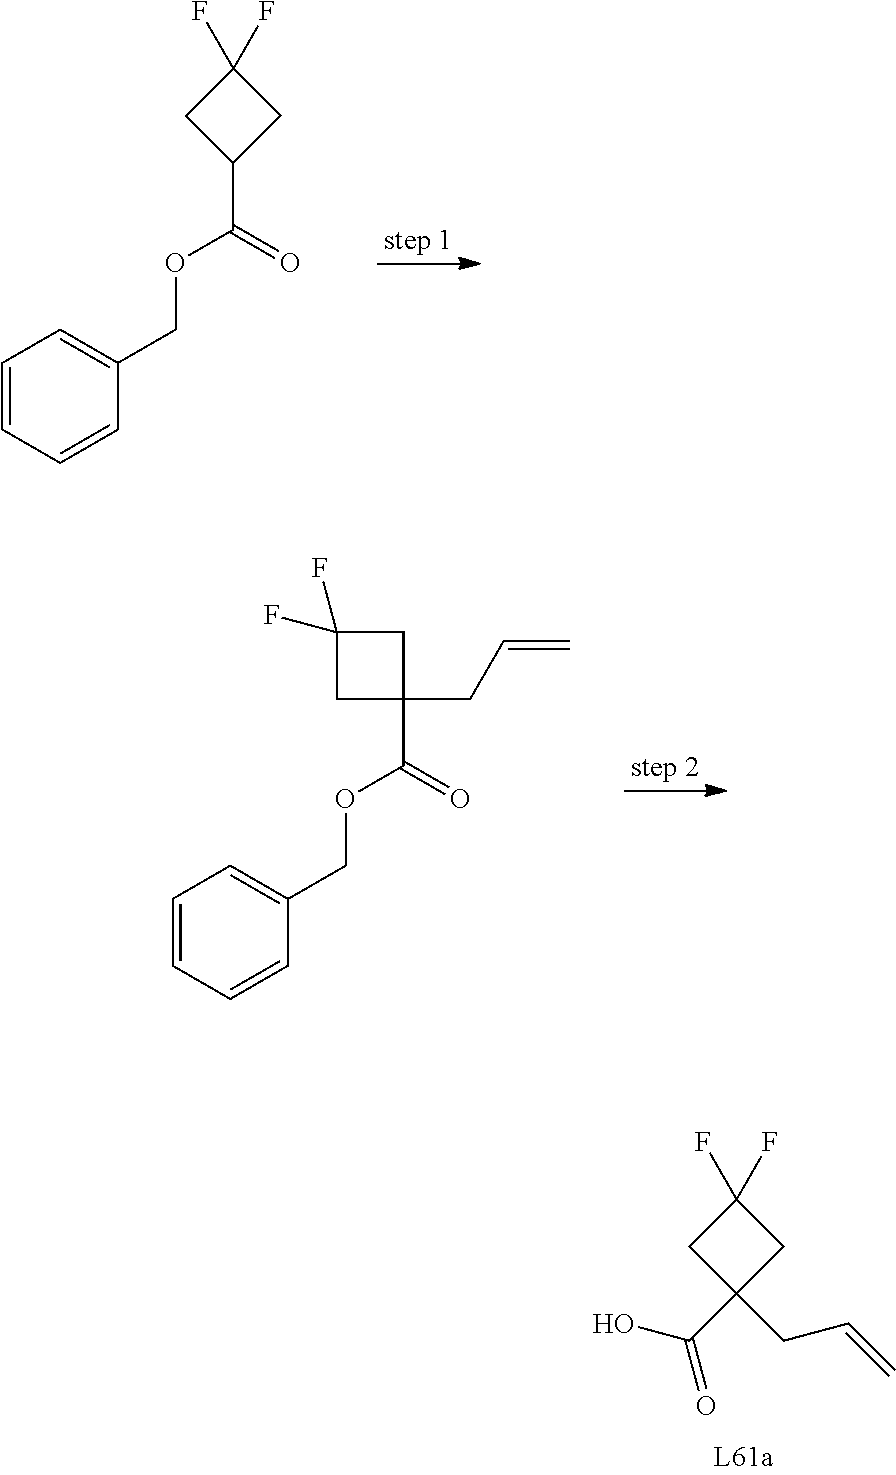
C(=C)CC1(C(O)=O)CC(F)(F)C1.C1=C(COC(C2CC(F)(F)C2)=O)C=CC=C1.C(=C)CC1(C(OCC2=CC=CC=C2)=O)CC(F)(F)C1
